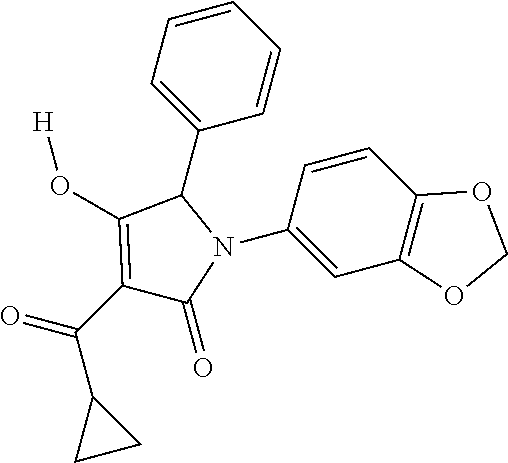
C1(C(C2CC2)=O)=C(O[H])C(C2=CC=CC=C2)N(C2=CC3=C(C=C2)OCO3)C1=O
